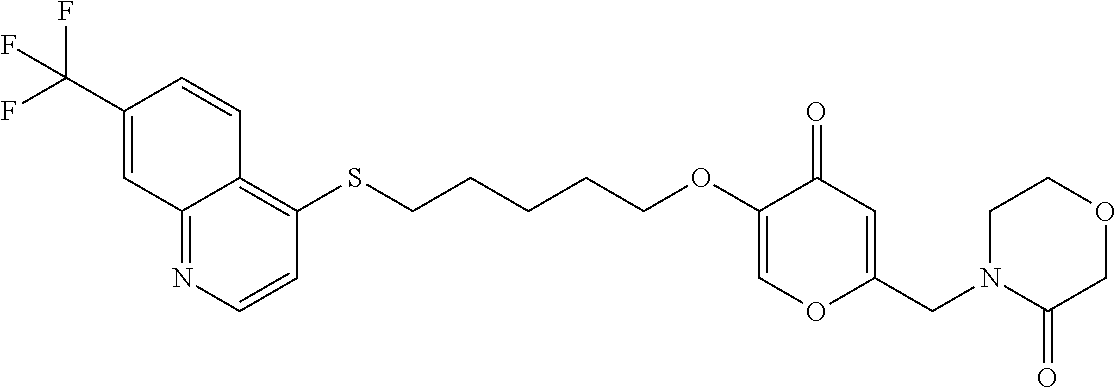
C12=NC=CC(SCCCCCOC3=COC(CN4C(=O)COCC4)=CC3=O)=C1C=CC(C(F)(F)F)=C2
